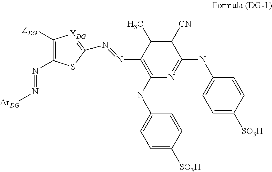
N(C1=C(NC2=CC=C([SO3H])C=C2)N=C(NC2=CC=C([SO3H])C=C2)C([CN])=C1C)=NC1=[XDG]C([ZDG])=C(N=N[ArDG])S1
